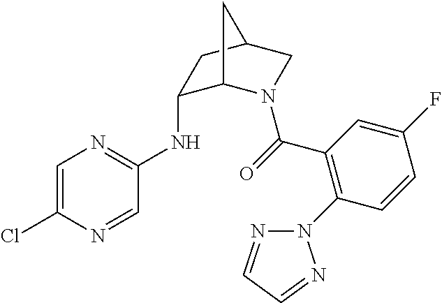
N(C1C2N(C(=O)C3=C(N4N=CC=N4)C=CC(F)=C3)CC(C1)C2)C1=NC=C(Cl)N=C1
